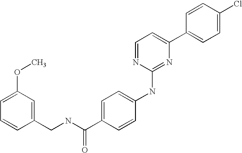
C1=CC(C2=CC=NC(NC3=CC=C(C(NCC4=CC(OC)=CC=C4)=O)C=C3)=N2)=CC=C1Cl
